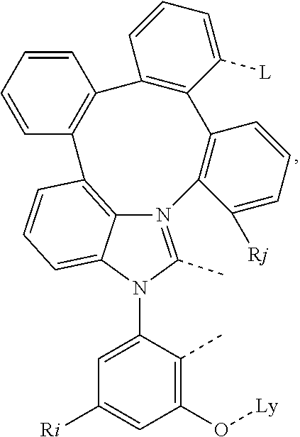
N1(C2=CC([Ri])=CC(O[Ly])=C2C)C(C)=N2C3=C(C=CC=C13)C1=C(C=CC=C1)C1=C(C([L])=CC=C1)C1=C2C([Rj])=CC=C1
